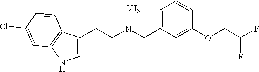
C1=C(CCN(CC2=CC=CC(OCC(F)F)=C2)C)C2=C(N1)C=C(Cl)C=C2
